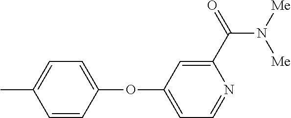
C1(C(=O)N([Me])[Me])=CC(OC2=CC=C(C)C=C2)=CC=N1
